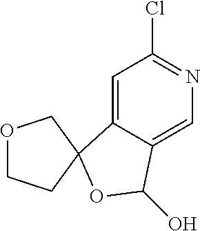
C1=C2C(=CN=C1Cl)C(O)OC21CCOC1
